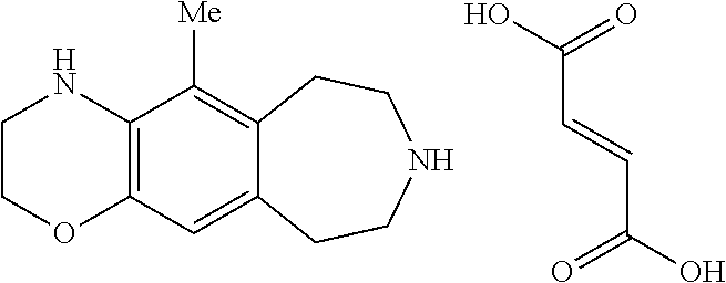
C1COC2=C(N1)C([Me])=C1C(=C2)CCNCC1.C(C=CC(=O)O)(=O)O
